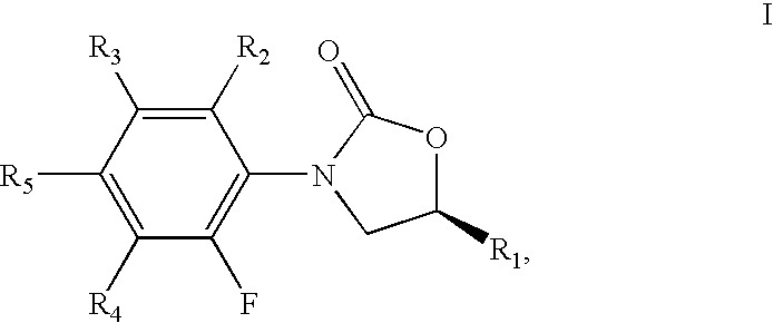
C1([R1])OC(=O)N(C2=C(F)C([R4])=C([R5])C([R3])=C2[R2])C1
